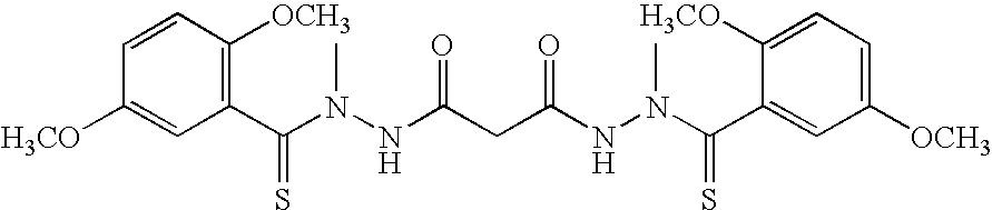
C1(C(N(NC(CC(NN(C(C2=CC([OCH3])=CC=C2[H3CO])=S)C)=O)=O)C)=S)=C([OCH3])C=CC([H3CO])=C1
